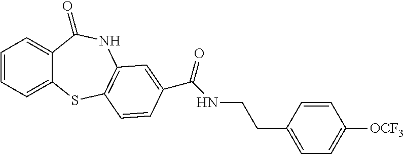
C1=CC=C2C(=C1)C(=O)NC1=C(S2)C=CC(C(NCCC2=CC=C([OCF3])C=C2)=O)=C1
